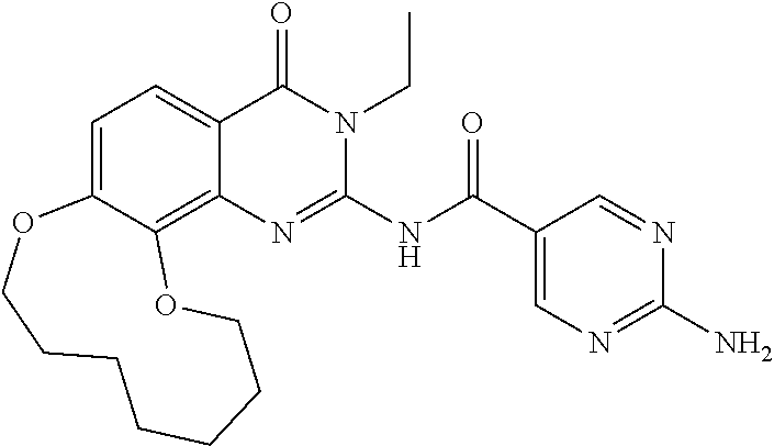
C1=C2C(=C3C(=C1)C(=O)N(CC)C(NC(C1=CN=C(N)N=C1)=O)=N3)OCCCCCCCO2
